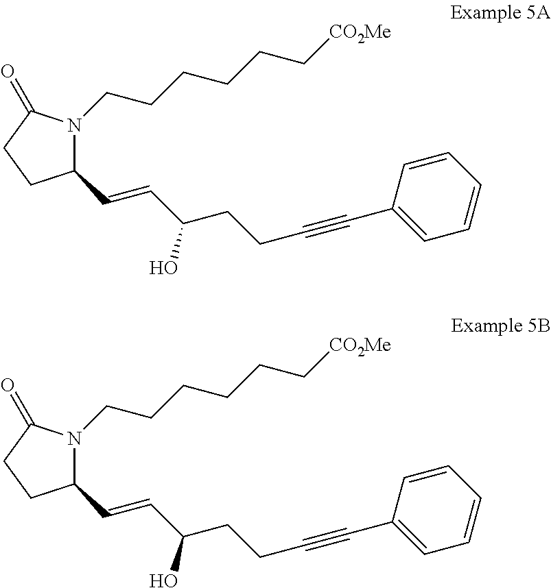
C1(C=CC(CCC#CC2=CC=CC=C2)O)N(CCCCCC[CO2Me])C(=O)CC1.C1(C=CC(CCC#CC2=CC=CC=C2)O)N(CCCCCC[CO2Me])C(=O)CC1
